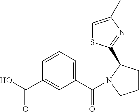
OC(C1=CC(C(=O)N2CCCC2C2=NC(C)=CS2)=CC=C1)=O
